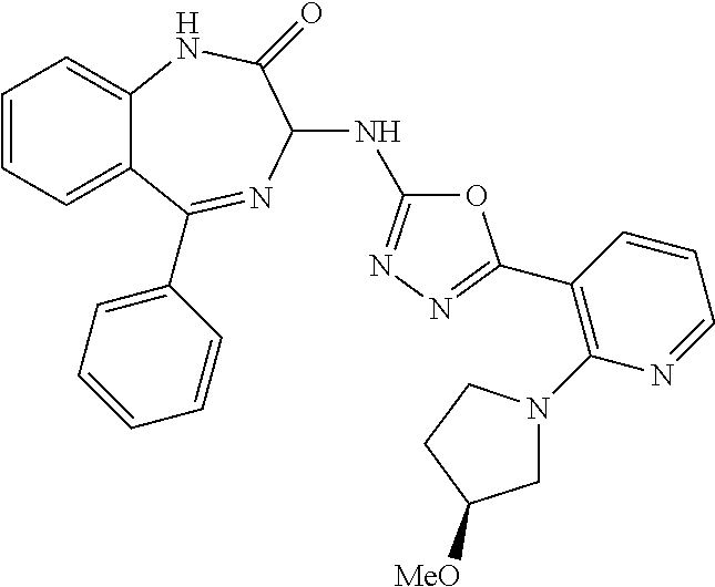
C1=CC=C2C(=C1)NC(=O)C(NC1=NN=C(C3=C(N4CC([MeO])CC4)N=CC=C3)O1)N=C2C1=CC=CC=C1
